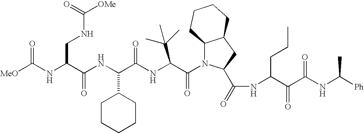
C(C(NC(C(NC(C(N1C2C(CC1C(=O)NC(C(C(NC([Ph])C)=O)=O)CCC)CCCC2)=O)C(C)(C)C)=O)C1CCCCC1)=O)(NC([MeO])=O)CNC([OMe])=O
